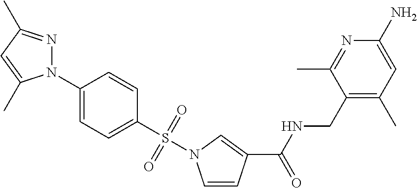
C1=CC(C(=O)NCC2=C(C)C=C(N)N=C2C)=CN1S(=O)(=O)C1=CC=C(N2N=C(C)C=C2C)C=C1
